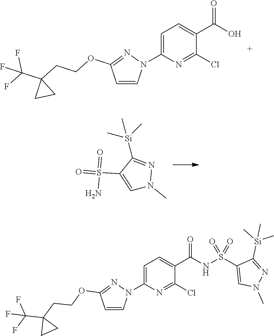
C1=C(N2C=CC(OCCC3(C(F)(F)F)CC3)=N2)N=C(Cl)C(C(O)=O)=C1.C1=C(S(=O)(=O)N)C([Si](C)(C)C)=NN1C.C1=C(N2C=CC(OCCC3(C(F)(F)F)CC3)=N2)N=C(Cl)C(C(NS(C2=CN(C)N=C2[Si](C)(C)C)(=O)=O)=O)=C1
